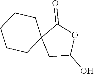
C12(CC(O)OC1=O)CCCCC2
